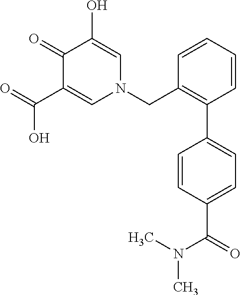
O=C(C1=CN(CC2=C(C3=CC=C(C(N(C)C)=O)C=C3)C=CC=C2)C=C(O)C1=O)O
